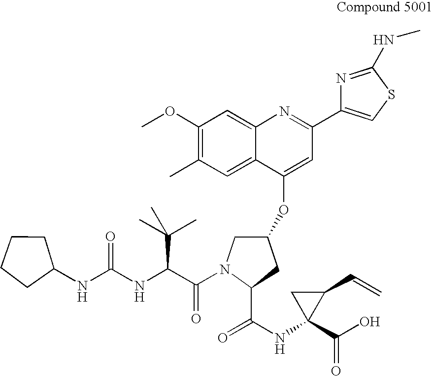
C1(OC)=C(C)C=C2C(=C1)N=C(C1=CSC(NC)=N1)C=C2OC1CN(C(=O)C(C(C)(C)C)NC(NC2CCCC2)=O)C(C(=O)NC2(C(=O)O)C(C=C)C2)C1
